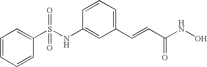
C1=CC=CC(S(NC2=CC(C=CC(NO)=O)=CC=C2)(=O)=O)=C1
